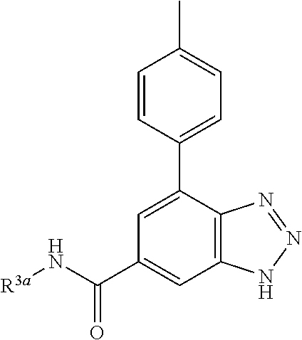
C1=CC(C2=CC(C(N[R3a])=O)=CC3=C2N=NN3)=CC=C1C
